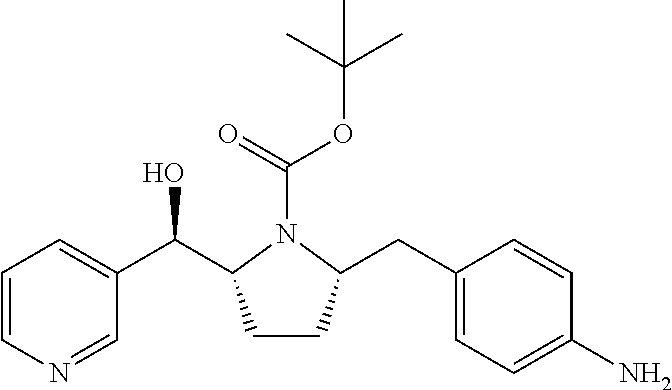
C1=CN=CC(C(O)C2CCC(CC3=CC=C(N)C=C3)N2C(=O)OC(C)(C)C)=C1
